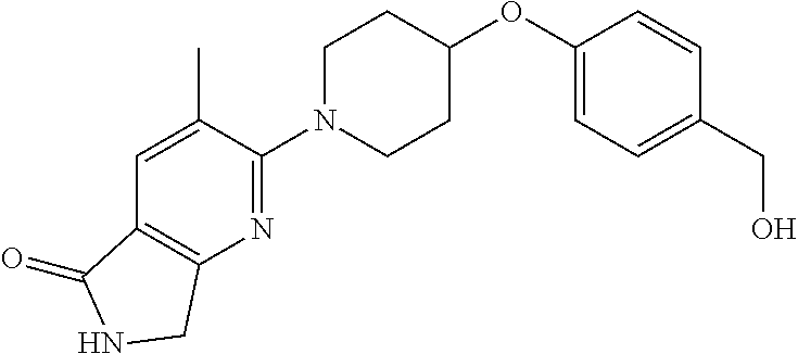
C1(OC2CCN(C3=NC4=C(C=C3C)C(=O)NC4)CC2)=CC=C(CO)C=C1
